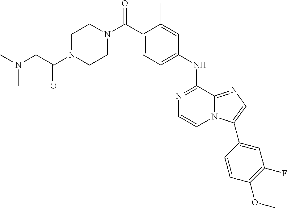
C1N(C(CN(C)C)=O)CCN(C(C2=CC=C(NC3=NC=CN4C3=NC=C4C3=CC(F)=C(OC)C=C3)C=C2C)=O)C1
